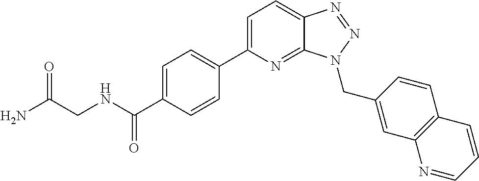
C1=C(C(NCC(=O)N)=O)C=CC(C2=CC=C3C(=N2)N(CC2=CC4=C(C=C2)C=CC=N4)N=N3)=C1
